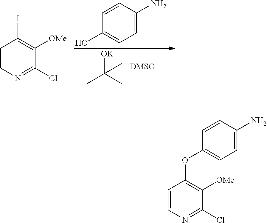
CC(C)([OK])C.C1=C(N)C=CC(O)=C1.C1=CN=C(Cl)C([OMe])=C1I.C1=CN=C(Cl)C([OMe])=C1OC1=CC=C(N)C=C1
